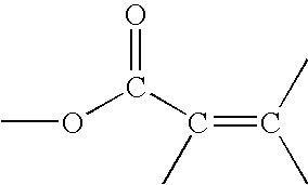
O=C(OC)C(=C(C)C)C
